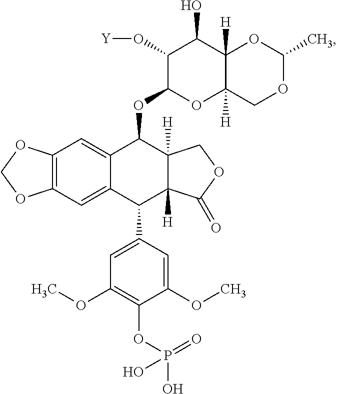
C12=C(C=C3C(=C1)C(OC1OC4([H])C([H])(C(O)C1O[Y])OC(C)OC4)C1([H])C([H])(C3C3=CC(OC)=C(OP(O)(=O)O)C(OC)=C3)C(=O)OC1)OCO2
